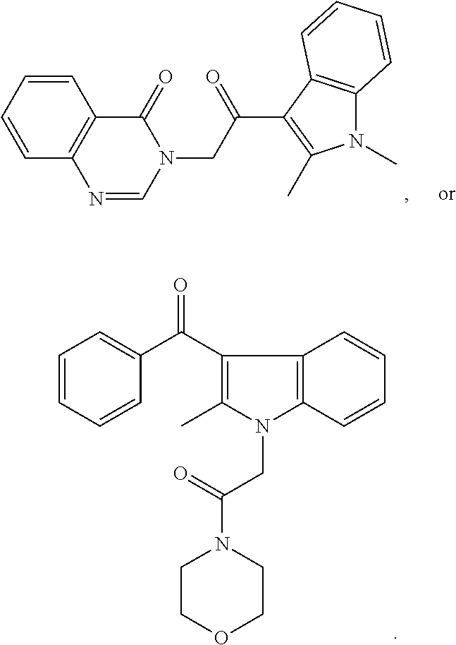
C1=CC=CC2=C1C(=O)N(CC(=O)C1=C(C)N(C)C3=C1C=CC=C3)C=N2.C1(C)=C(C(C2=CC=CC=C2)=O)C2=C(N1CC(N1CCOCC1)=O)C=CC=C2
